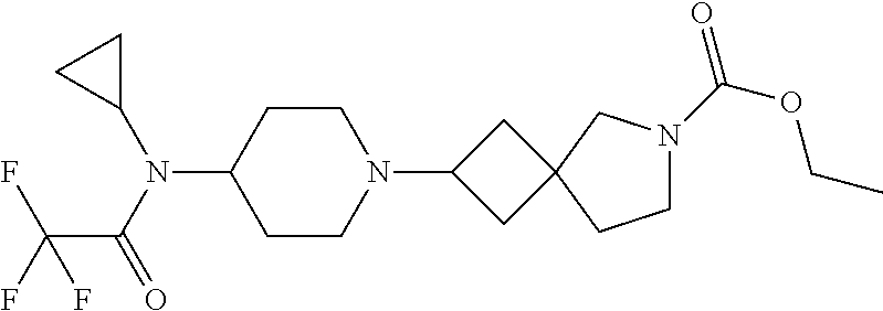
C1CC(N(C(C(F)(F)F)=O)C2CC2)CCN1C1CC2(C1)CN(C(=O)OCC)CC2
